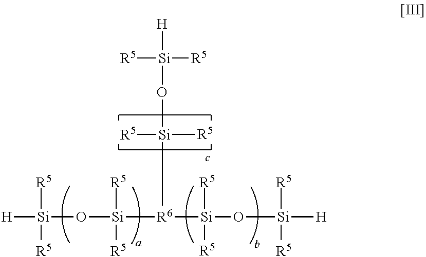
[H][Si](O[Si]([R6]([Si](O[Si]([H])([R5])[R5])([R5])[R5])[Si]([R5])([R5])O[Si]([R5])([R5])[H])([R5])[R5])([R5])[R5]
